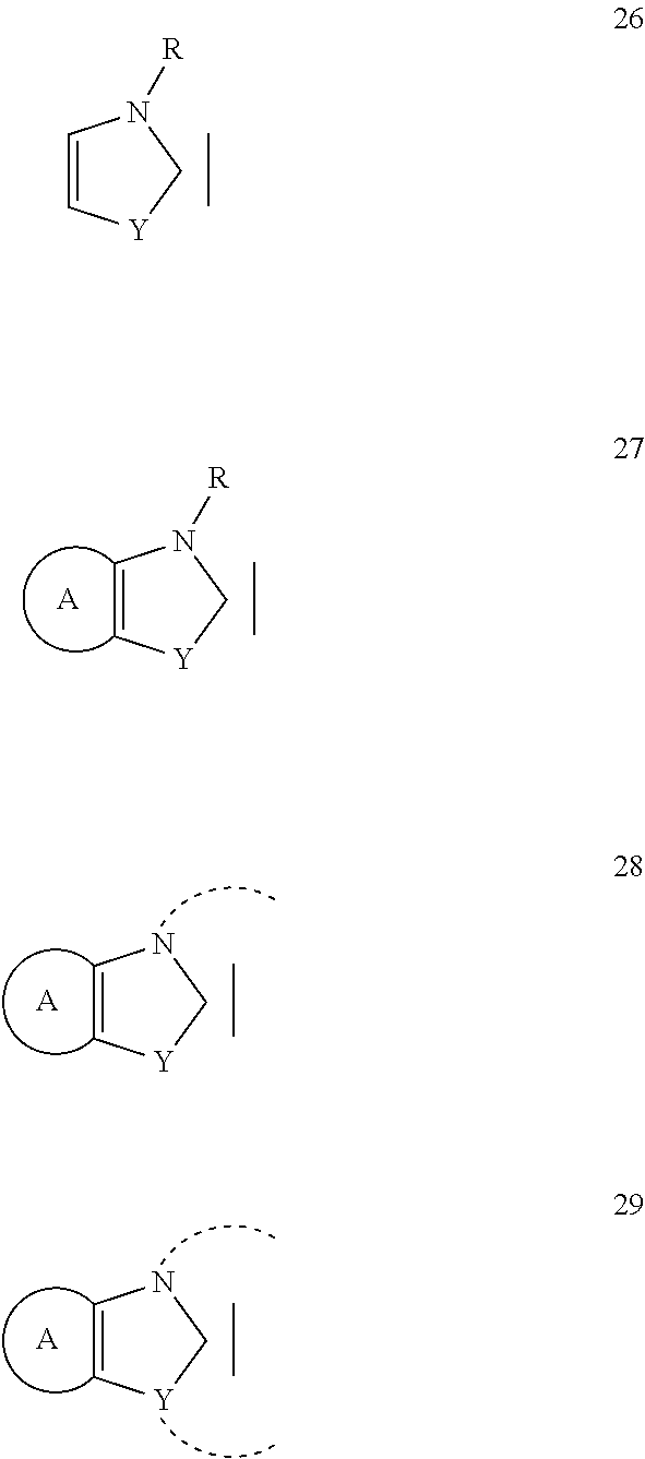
C1=C[Y]CN1[R].C1=C[Y]CN1[R].[A].C1=C[Y]CN1.[A].C1=C[Y]CN1.[A]
